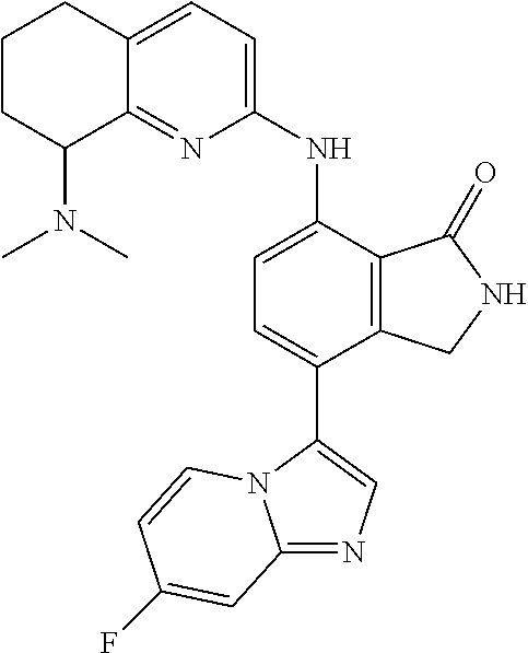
C12=CC=C(NC3=CC=C(C4=CN=C5N4C=CC(F)=C5)C4=C3C(=O)NC4)N=C1C(N(C)C)CCC2
